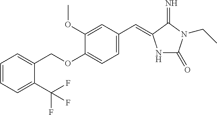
C1=CC=C(C(F)(F)F)C(COC2=CC=C(C=C3NC(=O)N(CC)C3=N)C=C2OC)=C1
